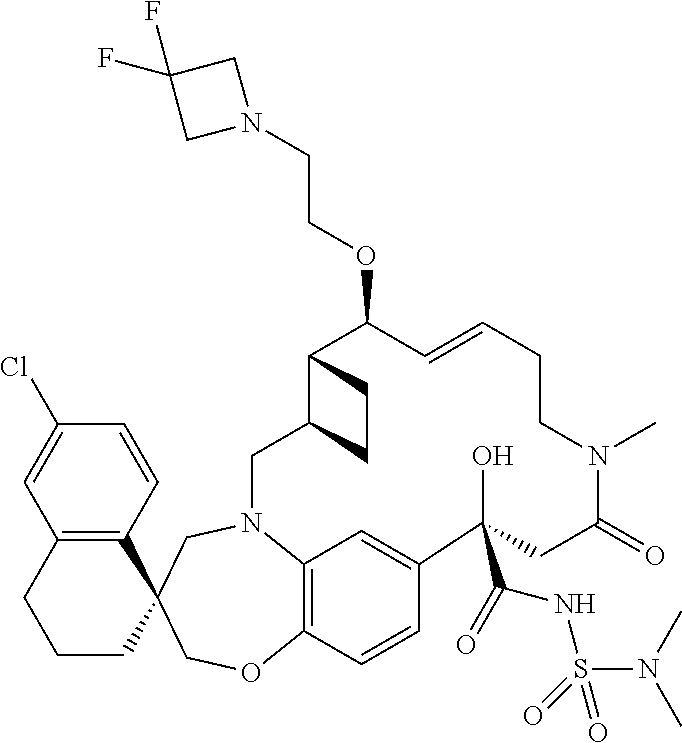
C12=C(CCCC13COC1=C4C=C(C=C1)C(O)(C(=O)NS(=O)(N(C)C)=O)CC(=O)N(C)CCC=CC(OCCN1CC(F)(F)C1)C1C(CN4C3)CC1)C=C(Cl)C=C2
